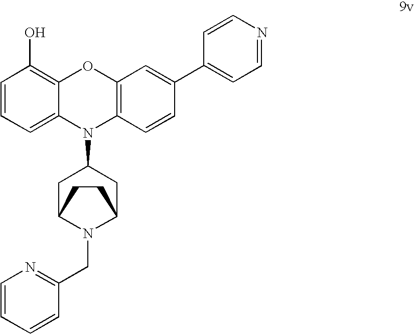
C1=CC=C2C(=C1O)OC1=C(N2C2CC3N(CC4=NC=CC=C4)C(C2)CC3)C=CC(C2=CC=NC=C2)=C1
